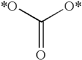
C(=O)([*O])[O*]
